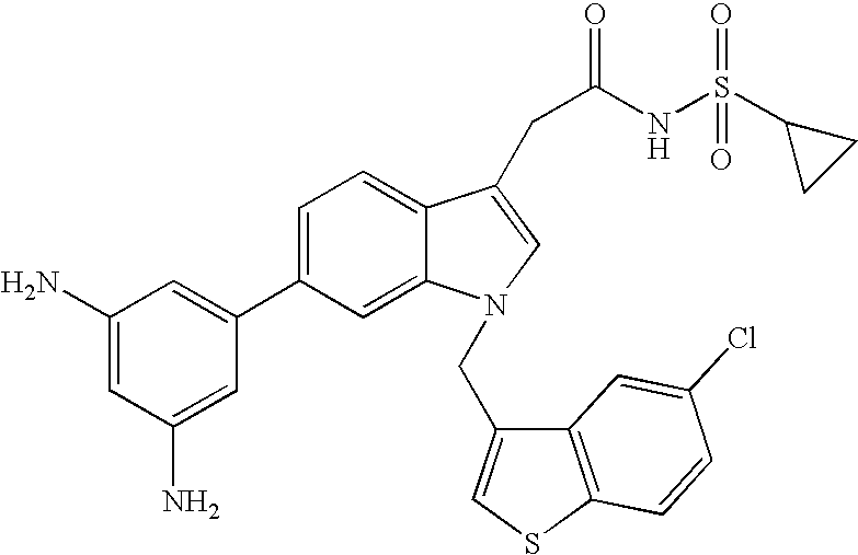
C1(C2=CC(N)=CC(N)=C2)=CC=C2C(=C1)N(CC1=CSC3=C1C=C(Cl)C=C3)C=C2CC(NS(C1CC1)(=O)=O)=O
